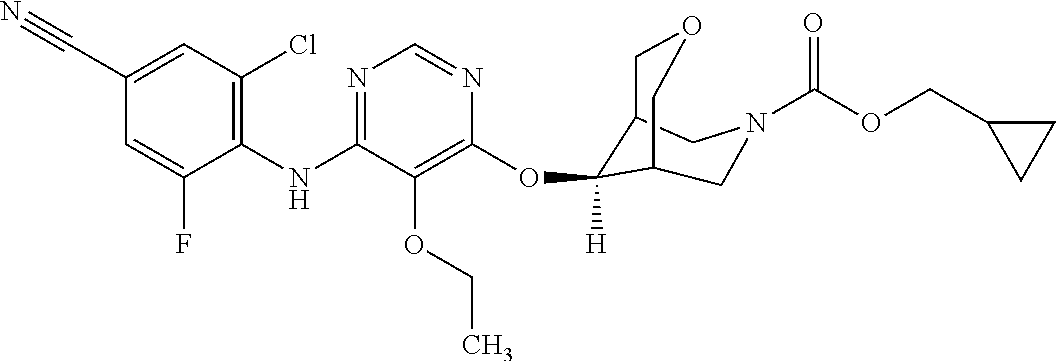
C1(NC2=NC=NC(OC3([H])C4COCC3CN(C(OCC3CC3)=O)C4)=C2OCC)=C(Cl)C=C(C#N)C=C1F
